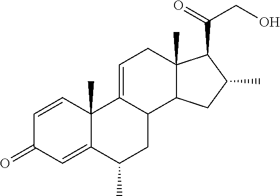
C1=CC2(C)C(=CC1=O)C(C)CC1C2=CCC2(C)C1CC(C)C2C(=O)CO
